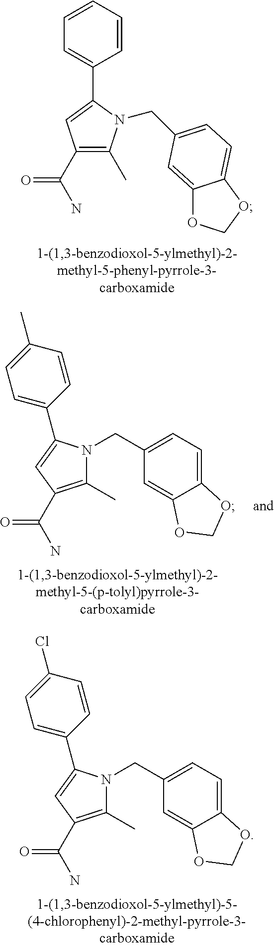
C1=CC=CC(C2=CC(C(N)=O)=C(C)N2CC2=CC=C3C(=C2)OCO3)=C1.C1(C)=C(C(=O)N)C=C(C2=CC=C(Cl)C=C2)N1CC1=CC=C2C(=C1)OCO2.C1(C)=C(C(=O)N)C=C(C2=CC=C(C)C=C2)N1CC1=CC=C2C(=C1)OCO2
